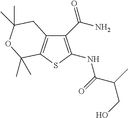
C12=C(SC(NC(=O)C(C)CO)=C1C(N)=O)C(C)(C)OC(C)(C)C2
